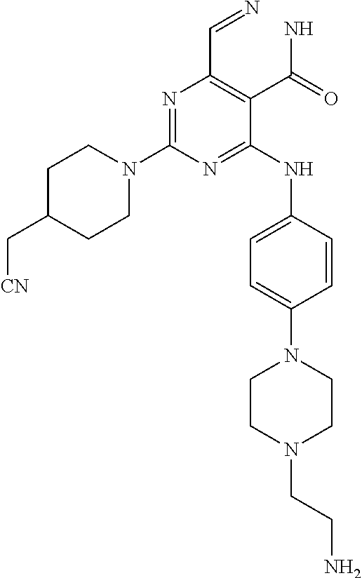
N1=C(N2CCC(C[CN])CC2)N=C(NC2=CC=C(N3CCN(CCN)CC3)C=C2)C(C(N)=O)=C1C=N
